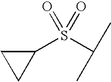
C1(S(C(C)C)(=O)=O)CC1
